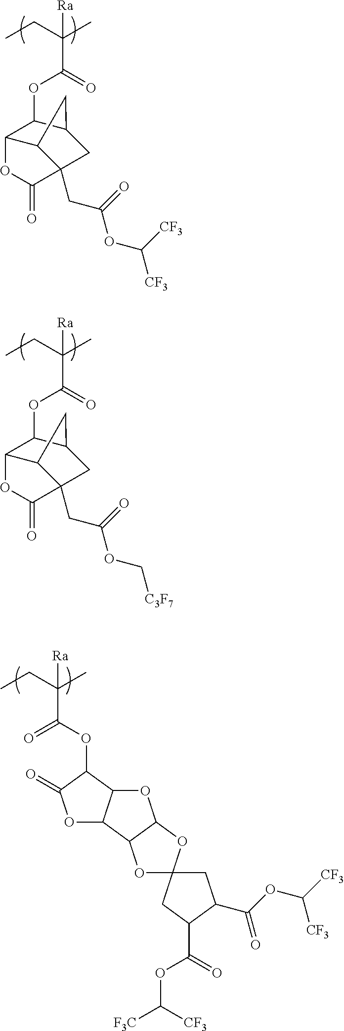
C(C(OC1C2C3C(CC(OC([CF3])[CF3])=O)(CC1C3)C(=O)O2)=O)(CC)(C)[Ra].C(C(OC1C2C3C(CC(OC[C3F7])=O)(CC1C3)C(=O)O2)=O)(CC)(C)[Ra].C(C(OC1C(=O)OC2C1OC1C2OC2(O1)CC(C(OC([CF3])[CF3])=O)C(C(=O)OC([F3C])[CF3])C2)=O)(CC)(C)[Ra]
